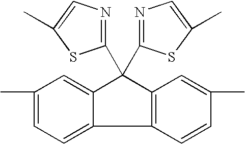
C1(C)=CC=C2C(=C1)C(C1=NC=C(C)S1)(C1=NC=C(C)S1)C1=C2C=CC(C)=C1
